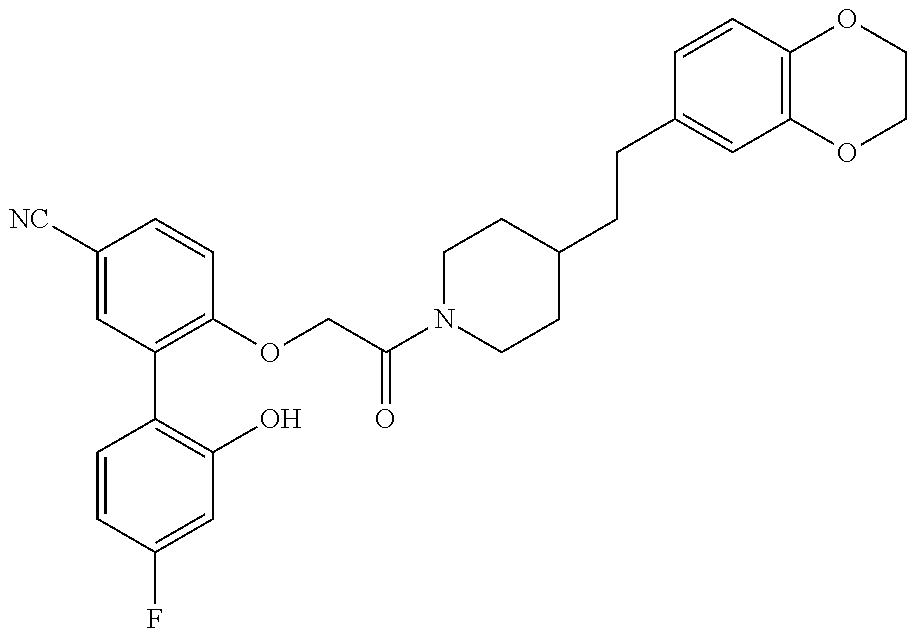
C1=CC(F)=CC(O)=C1C1=C(OCC(N2CCC(CCC3=CC4=C(C=C3)OCCO4)CC2)=O)C=CC([NC])=C1
